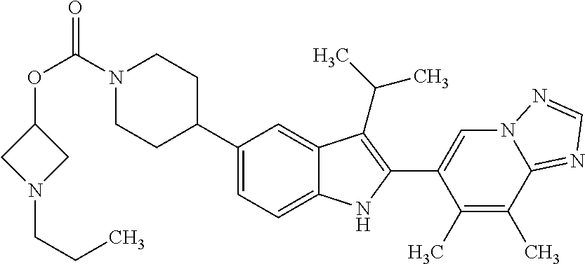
C(=O)(N1CCC(C2=CC=C3C(=C2)C(C(C)C)=C(C2=CN4C(=NC=N4)C(C)=C2C)N3)CC1)OC1CN(CCC)C1
